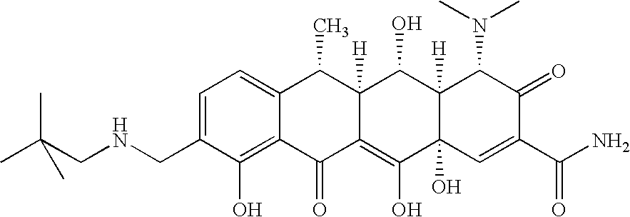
N(CC1=CC=C2C(=C1O)C(=O)C1=C(O)C3(O)C([H])(C(O)C1([H])C2C)C(N(C)C)C(=O)C(C(N)=O)=C3)CC(C)(C)C
